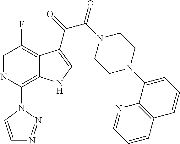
C1=NC(N2C=CN=N2)=C2C(=C1F)C(C(C(=O)N1CCN(C3=CC=CC4=C3N=CC=C4)CC1)=O)=CN2
